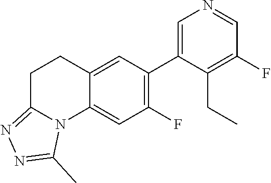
C12=CC(C3=CN=CC(F)=C3CC)=C(F)C=C1N1C(=NN=C1C)CC2
